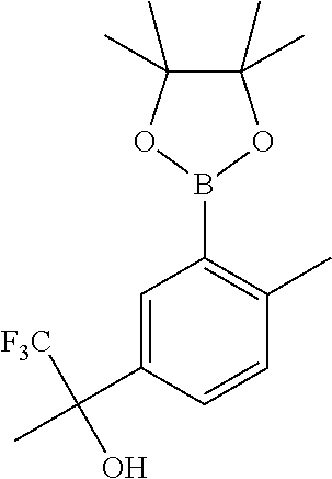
C1=C(C(C)([F3C])O)C=CC(C)=C1B1OC(C)(C)C(C)(C)O1
